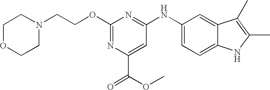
C1(OCCN2CCOCC2)=NC(C(=O)OC)=CC(NC2=CC=C3C(=C2)C(C)=C(C)N3)=N1
